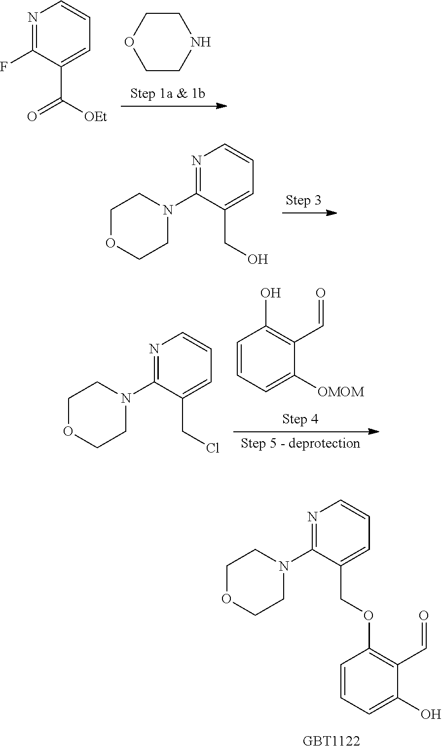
C1CNCCO1.N1=C(F)C(C(=O)[OEt])=CC=C1.C1OCCN(C2=NC=CC=C2CO)C1.C1=CC=C([OMOM])C(C=O)=C1O.C1OCCN(C2=NC=CC=C2CCl)C1.C1OCCN(C2=NC=CC=C2COC2=C(C=O)C(O)=CC=C2)C1
